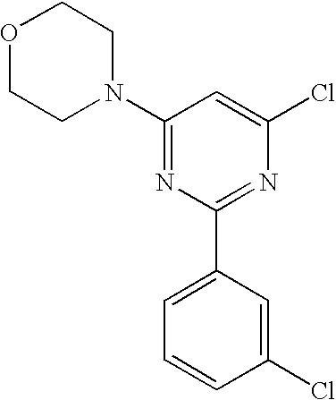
C1(N2CCOCC2)=NC(C2=CC=CC(Cl)=C2)=NC(Cl)=C1
